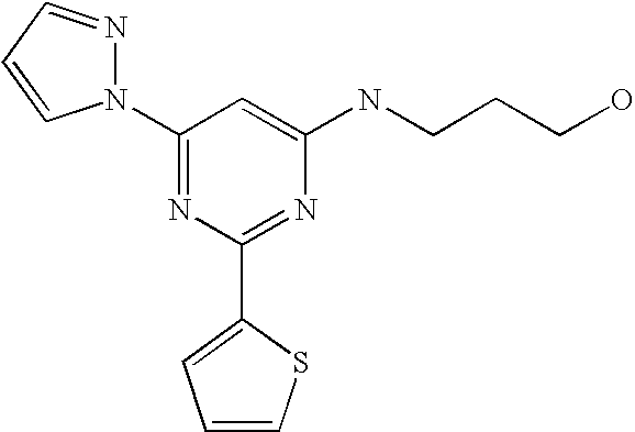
C1(N2N=CC=C2)=NC(C2=CC=CS2)=NC(NCCCO)=C1
